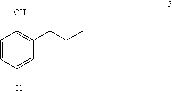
C1=CC(Cl)=CC(CCC)=C1O
